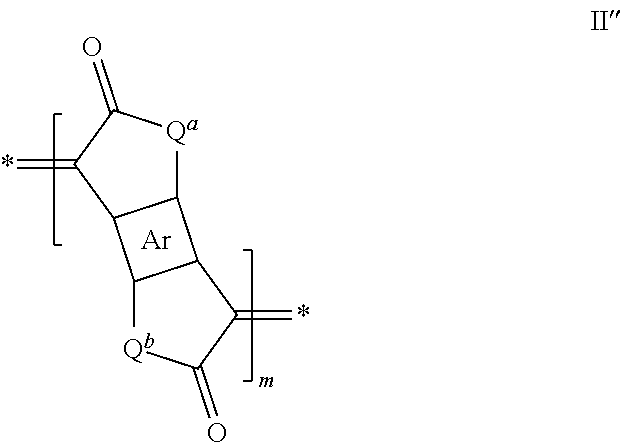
[Ar].*=C1C2C3C(C2[Qa]C1=O)C(=*)C(=O)[Qb]3
